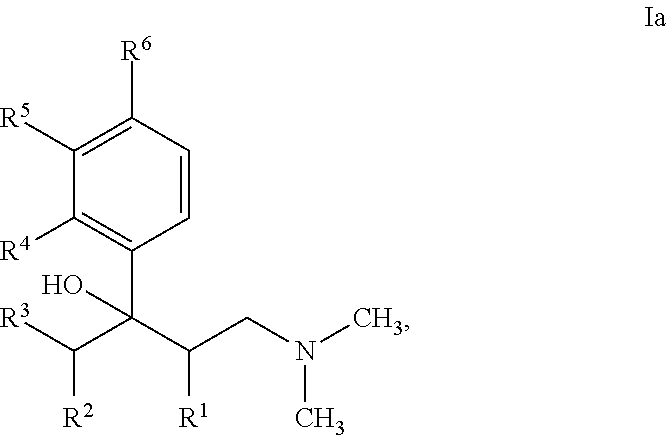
C1([R6])=C([R5])C([R4])=C(C(C(CN(C)C)[R1])(C([R3])[R2])O)C=C1
